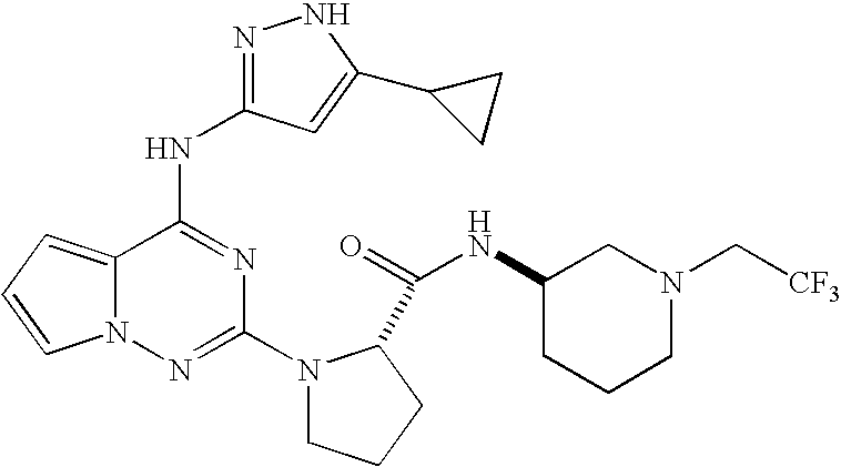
N1=C(NC2=NC(N3CCCC3C(=O)NC3CCCN(C[CF3])C3)=NN3C2=CC=C3)C=C(C2CC2)N1
